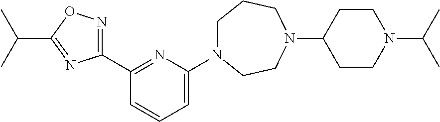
C1(C2=NC(N3CCCN(C4CCN(C(C)C)CC4)CC3)=CC=C2)=NOC(C(C)C)=N1
